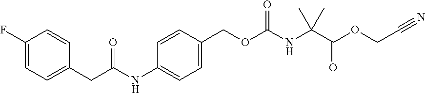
C1=C(COC(NC(C(=O)OCC#N)(C)C)=O)C=CC(NC(CC2=CC=C(F)C=C2)=O)=C1
